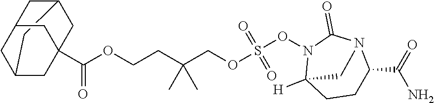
C(OCCC(COS(ON1C2([H])CCC(C(N)=O)N(C1=O)C2)(=O)=O)(C)C)(=O)C12CC3CC(CC(C1)C3)C2
